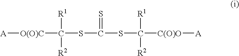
[A][O(O)C]C(SC(SC([C(O)O][A])([R1])[R2])=S)([R1])[R2]
